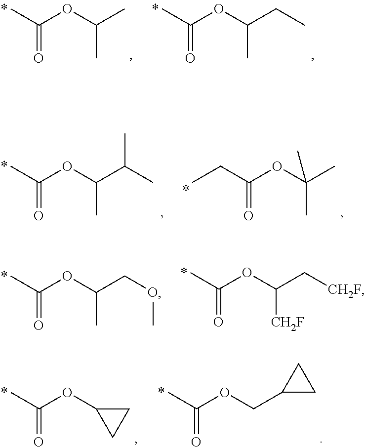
O=C(C)OC(C)C.O=C(C)OC(CC)C.O=C(C)OC(C(C)C)C.O=C(CC)OC(C)(C)C.O=C(C)OC(COC)C.O=C(C)OC(C[CH2F])[CH2F].O=C(C)OC1CC1.O=C(C)OCC1CC1
